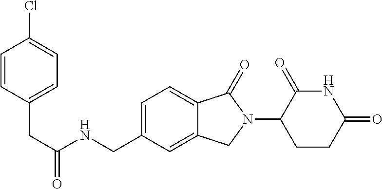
N(CC1=CC=C2C(=C1)CN(C1CCC(=O)NC1=O)C2=O)C(=O)CC1=CC=C(Cl)C=C1
